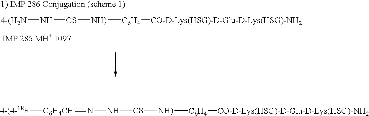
[4-(H2N]N[CS][NH)][C6H4][CO-D-Lys(HSG)-D-Glu-D-Lys(HSG)-NH2].[4-(4-18F][C6H4CH]=NN[CS][NH)][C6H4][CO-D-Lys(HSG)-D-Glu-D-Lys(HSG)-NH2]
